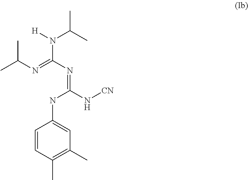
N(C(N=C(N[CN])NC1=CC(C)=C(C)C=C1)=NC(C)C)([H])C(C)C
